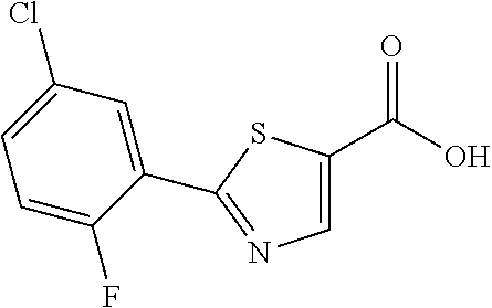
C1=C(C(O)=O)SC(C2=CC(Cl)=CC=C2F)=N1
